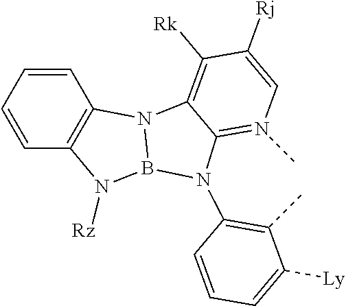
C12=N(C)C=C([Rj])C([Rk])=C1N1B(N2C2=C(C)C([Ly])=CC=C2)N([Rz])C2=C1C=CC=C2
